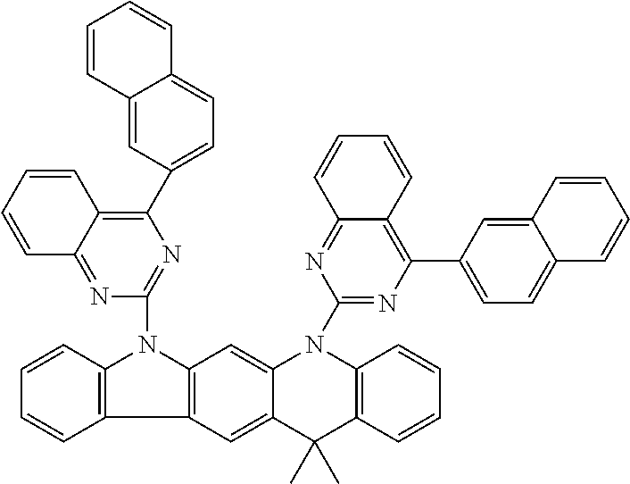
C12=C(C3=C(N1C1=NC(C4=CC=C5C(=C4)C=CC=C5)=C4C(=N1)C=CC=C4)C=C1C(=C3)C(C)(C)C3=C(N1C1=NC(C4=CC=C5C(=C4)C=CC=C5)=C4C(=N1)C=CC=C4)C=CC=C3)C=CC=C2
